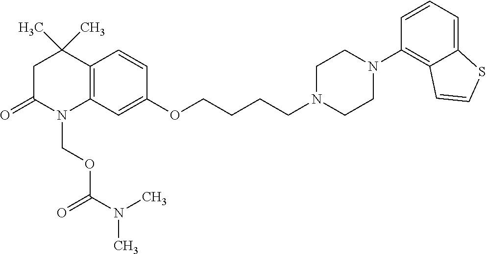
C12=C(C=C(OCCCCN3CCN(C4=C5C(=CC=C4)SC=C5)CC3)C=C1)N(COC(N(C)C)=O)C(=O)CC2(C)C
